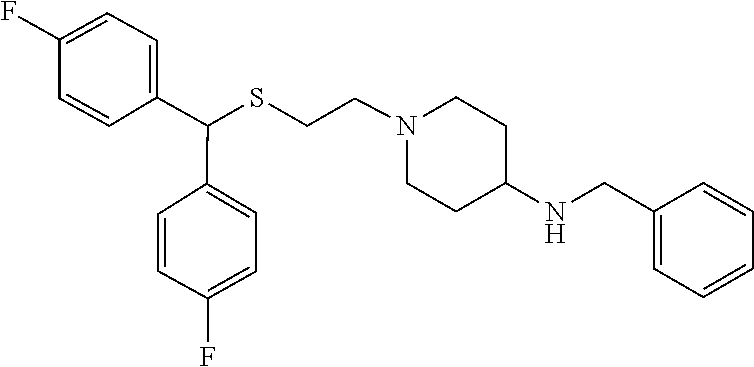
S(CCN1CCC(NCC2=CC=CC=C2)CC1)C(C1=CC=C(F)C=C1)C1=CC=C(F)C=C1
